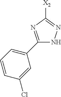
C1([X2])=NNC(C2=CC=CC(Cl)=C2)=N1
